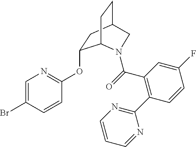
C1=C(Br)C=CC(OC2CC3CCC2N(C(=O)C2=C(C4=NC=CC=N4)C=CC(F)=C2)C3)=N1
